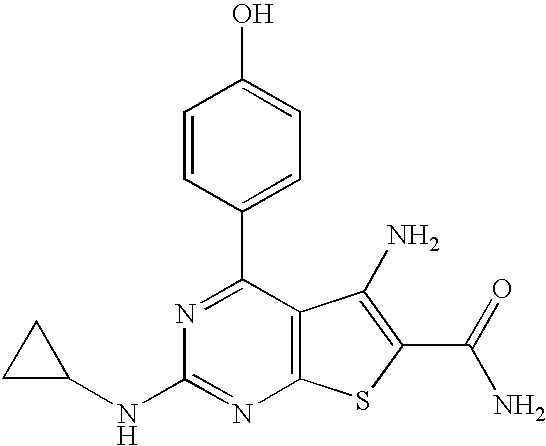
C1=CC(C2=NC(NC3CC3)=NC3=C2C(N)=C(C(N)=O)S3)=CC=C1O
